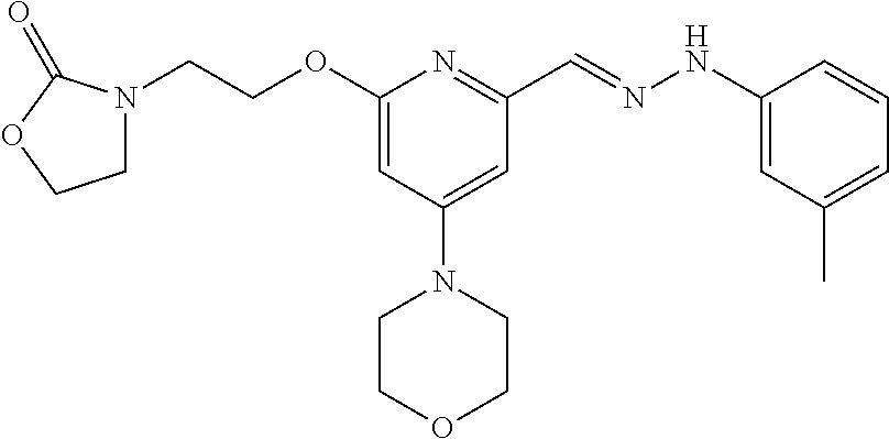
N1(CCOC2=CC(N3CCOCC3)=CC(C=NNC3=CC(C)=CC=C3)=N2)CCOC1=O
